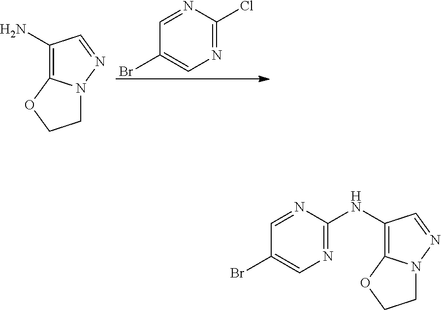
N1=C(Cl)N=CC(Br)=C1.C1(N)=C2N(N=C1)CCO2.N1=C(NC2=C3N(N=C2)CCO3)N=CC(Br)=C1
